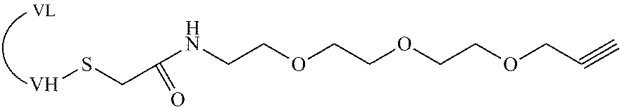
[V]SCC(NCCOCCOCCOCC#C)=O
